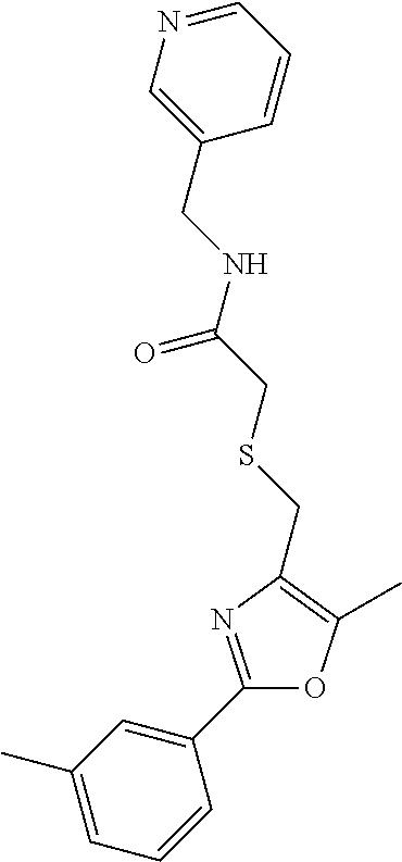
C1(C)=CC=CC(C2=NC(CSCC(NCC3=CN=CC=C3)=O)=C(C)O2)=C1
